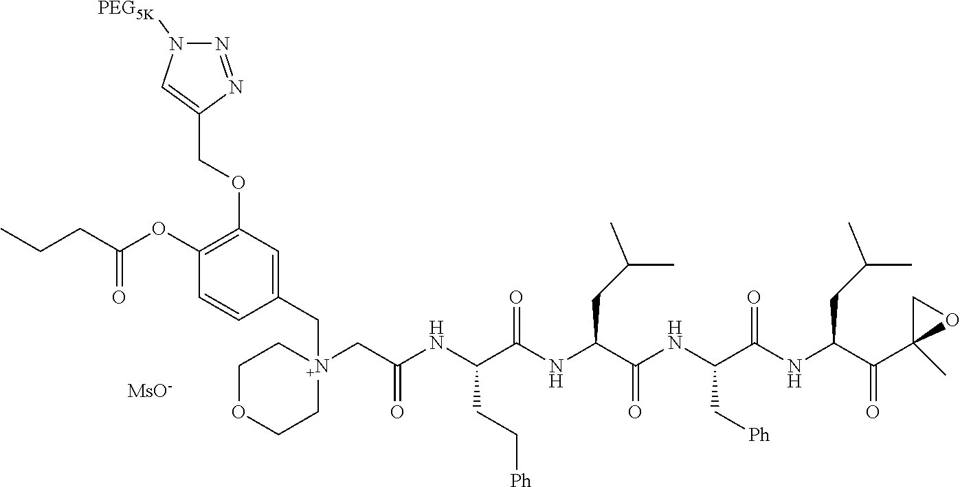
N1([PEG5K])N=NC(COC2=C(OC(CCC)=O)C=CC(C[N+]3(CC(NC(C(NC(C(NC(C(NC(C(C4(C)OC4)=O)CC(C)C)=O)C[Ph])=O)CC(C)C)=O)CC[Ph])=O)CCOCC3)=C2)=C1.[MsO-]
